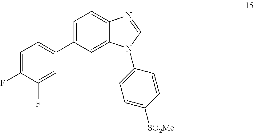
C1=C(F)C(F)=CC(C2=CC=C3C(=C2)N(C2=CC=C([SO2Me])C=C2)C=N3)=C1
